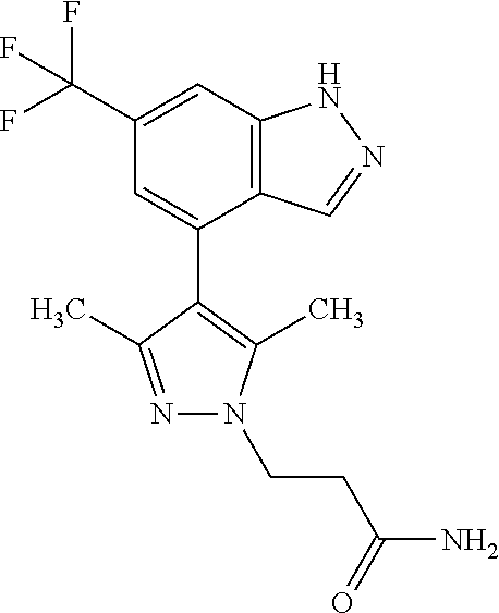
C12=C(C=C(C(F)(F)F)C=C1C1=C(C)N(CCC(N)=O)N=C1C)NN=C2
